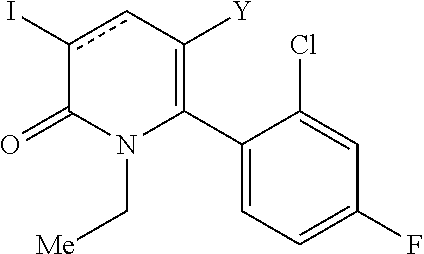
C1(C2=C([Y])cc(I)C(=O)N2C[Me])=CC=C(F)C=C1Cl
